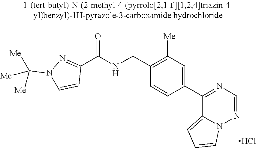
C1(C(NCC2=C([Me])C=C(C3=NC=NN4C3=CC=C4)C=C2)=O)=NN(C([Me])([Me])[Me])C=C1.Cl
